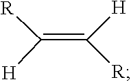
C(=C([H])[R])([H])[R]
